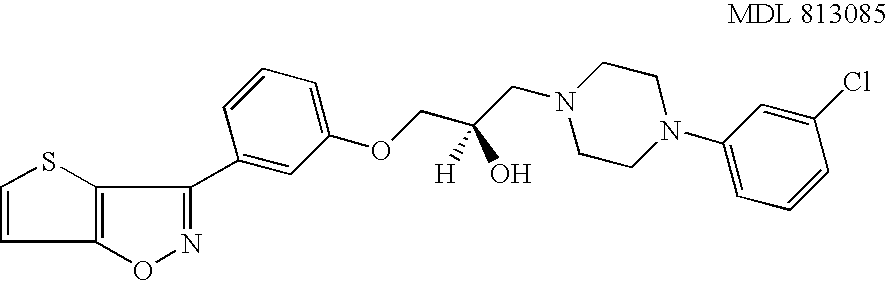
C1=CC2=C(S1)C(C1=CC(OCC(CN3CCN(C4=CC=CC(Cl)=C4)CC3)([H])O)=CC=C1)=NO2
